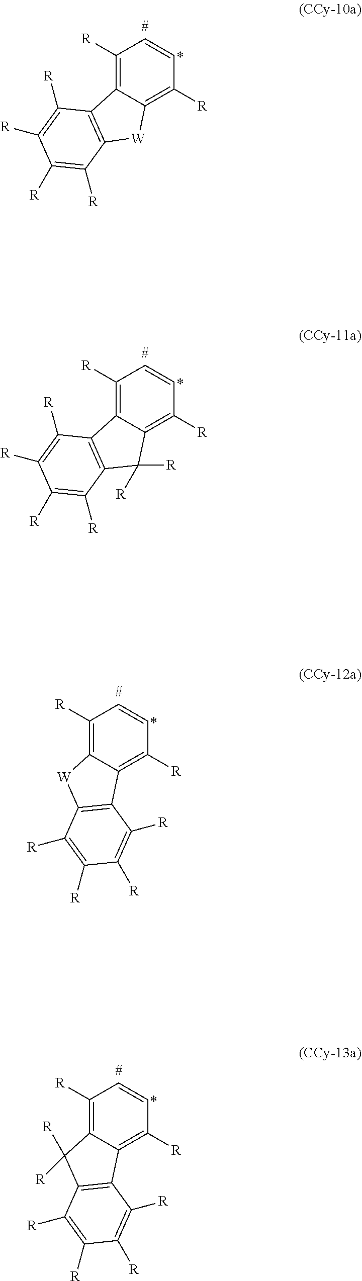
C1([R])=C2C(=C([R])C=C1)[W]C1=C2C([R])=C([R])C([R])=C1[R].C1([R])=C2C(=C([R])C=C1)C([R])([R])C1=C2C([R])=C([R])C([R])=C1[R].C1([R])=C2C(=C([R])C=C1)C1=C([W]2)C([R])=C([R])C([R])=C1[R].C1([R])=C2C(=C([R])C=C1)C1=C(C2([R])[R])C([R])=C([R])C([R])=C1[R]
